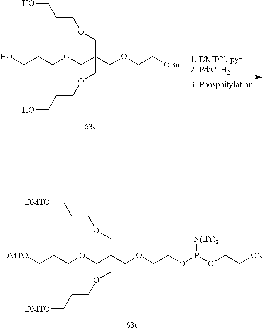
C(C(COCC[OBn])(COCCCO)COCCCO)OCCCO.C(C(COCCOP(OCC[CN])[N(iPr)2])(COCCC[DMTO])COCCC[DMTO])OCCC[DMTO]
